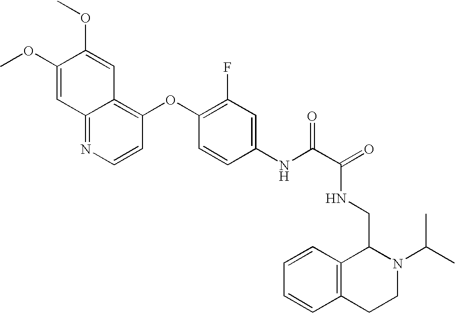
C1(OC)=CC2=NC=CC(OC3=C(F)C=C(NC(C(=O)NCC4C5=C(CCN4C(C)C)C=CC=C5)=O)C=C3)=C2C=C1OC
